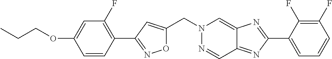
C1=CC(C2=NOC(CN3N=CC4=NC(C5=CC=CC(F)=C5F)=NC4=C3)=C2)=C(F)C=C1OCCC
